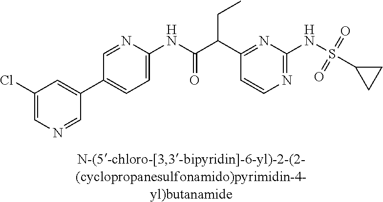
C1(NC(=O)C(C2=NC(NS(C3CC3)(=O)=O)=NC=C2)CC)=CC=C(C2=CC(Cl)=CN=C2)C=N1
